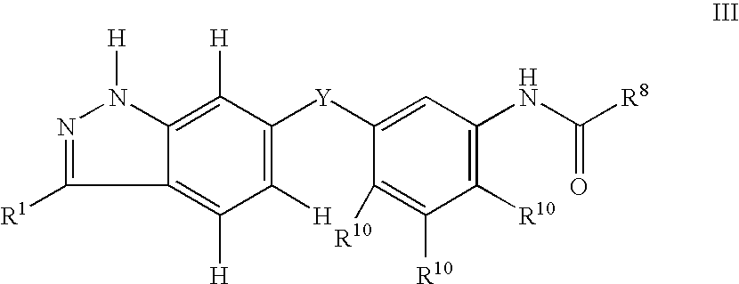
C1([H])=C([Y]C2=CC(NC([R8])=O)=C([R10])C([R10])=C2[R10])C([H])=C2C(=C1[H])C([R1])=NN2[H]
